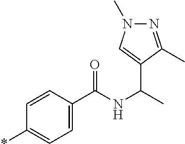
C1=C(C(NC(C)C2=CN(C)N=C2C)=O)C=CC(*)=C1
